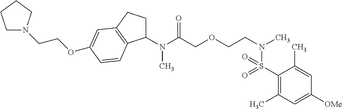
N(C(COCCN(C)S(=O)(=O)C1=C(C)C=C([OMe])C=C1C)=O)(C)C1CCC2=C1C=CC(OCCN1CCCC1)=C2
